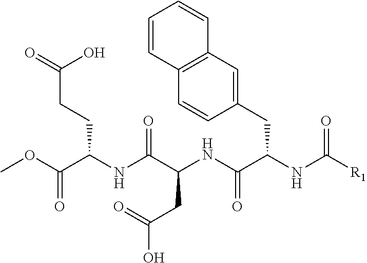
C1(CC(NC([R1])=O)C(NC(C(NC(C(OC)=O)CCC(=O)O)=O)CC(O)=O)=O)=CC2=C(C=C1)C=CC=C2
